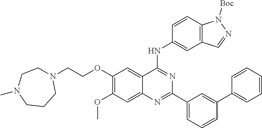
C1(OCCN2CCCN(C)CC2)=C(OC)C=C2C(=C1)C(NC1=CC3=C(C=C1)N([Boc])N=C3)=NC(C1=CC=CC(C3=CC=CC=C3)=C1)=N2
